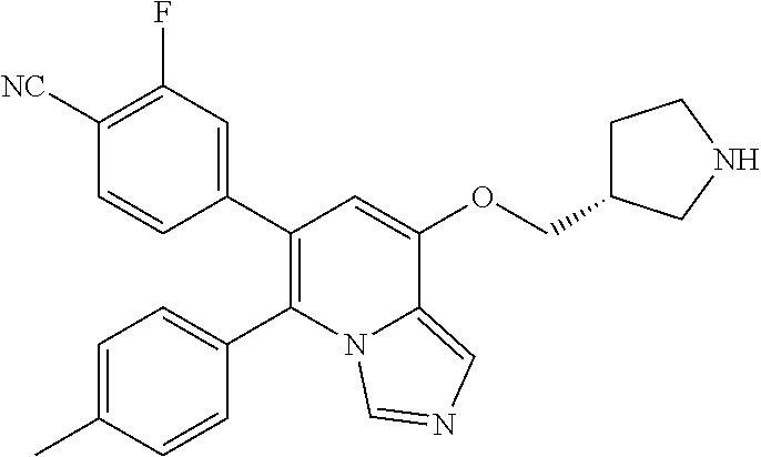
C1=C(C)C=CC(C2=C(C3=CC(F)=C([NC])C=C3)C=C(OCC3CCNC3)C3=CN=CN23)=C1
